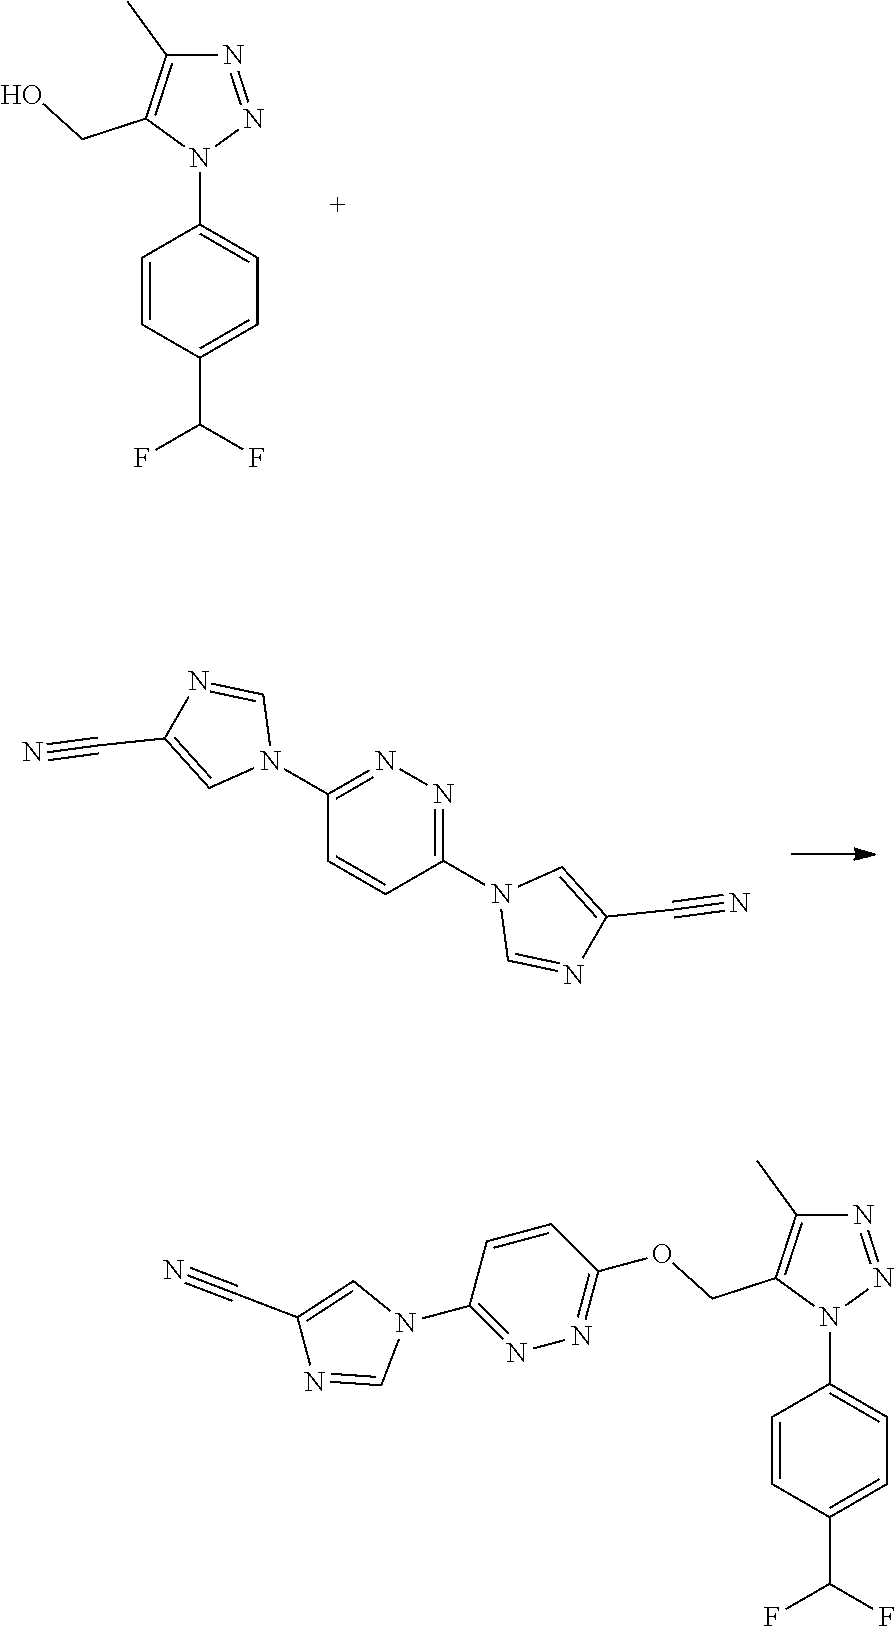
N1=NN(C2=CC=C(C(F)F)C=C2)C(CO)=C1C.C1(N2C=NC(C#N)=C2)=NN=C(N2C=NC(C#N)=C2)C=C1.N1=NN(C2=CC=C(C(F)F)C=C2)C(COC2=NN=C(N3C=C(C#N)N=C3)C=C2)=C1C
